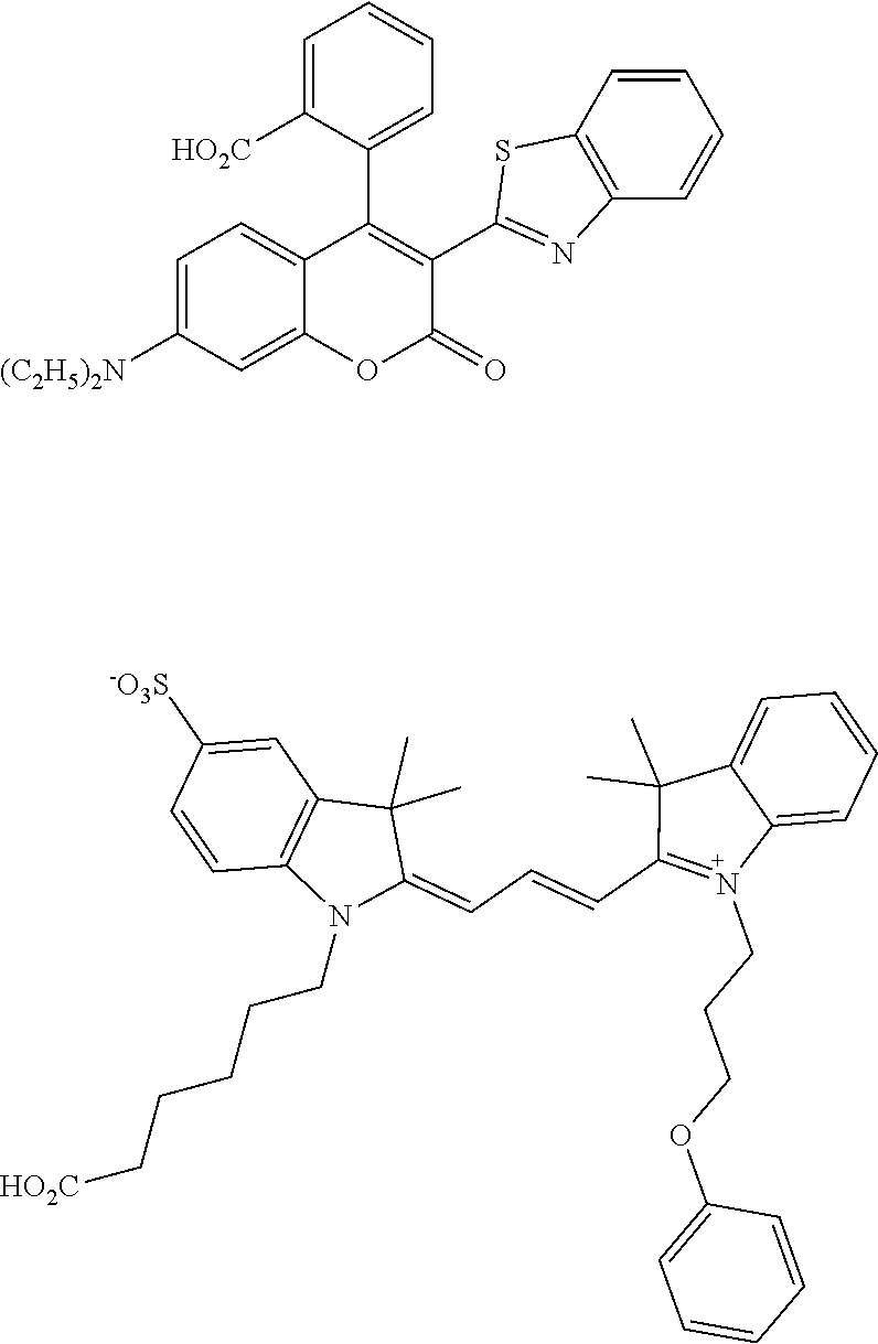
C1=C([HO2C])C(C2=C(C3=NC4=C(S3)C=CC=C4)C(=O)OC3=CC([(C2H5)2N])=CC=C23)=CC=C1.C1=CC2=C(C=C1[-O3S])C(C)(C)C(=CC=CC1=N(CCCOC3=CC=CC=C3)C3=CC=CC=C3C1(C)C)N2CCCCC[HO2C]
